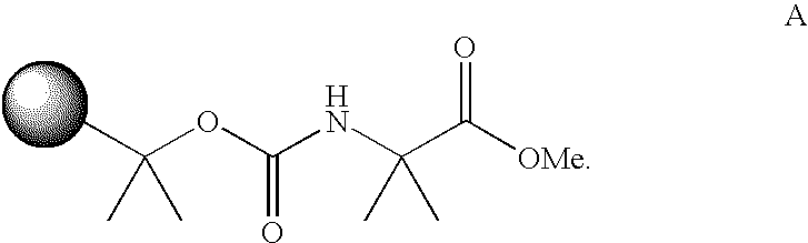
CC(OC(NC(C([OMe])=O)(C)C)=O)(C)C
